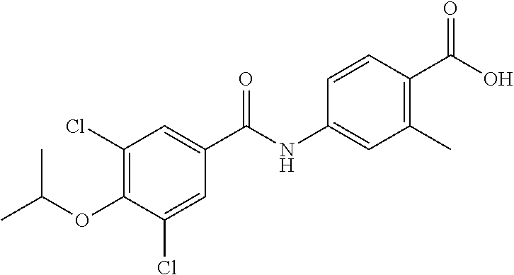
C1=CC(C(O)=O)=C(C)C=C1NC(C1=CC(Cl)=C(OC(C)C)C(Cl)=C1)=O
